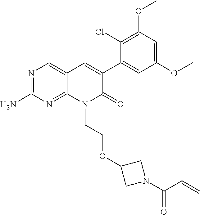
C1(N)=NC=C2C(=N1)N(CCOC1CN(C(C=C)=O)C1)C(=O)C(C1=CC(OC)=CC(OC)=C1Cl)=C2
